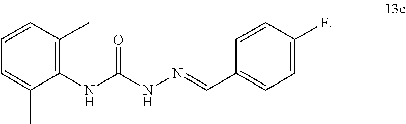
C1(C)=CC=CC(C)=C1NC(NN=CC1=CC=C(F)C=C1)=O
